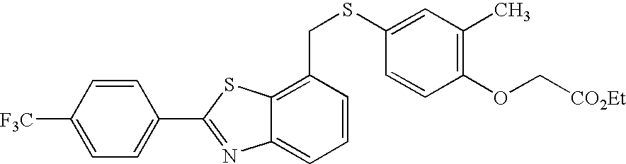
C1=CC([F3C])=CC=C1C1=NC2=CC=CC(CSC3=CC(C)=C(OC[CO2Et])C=C3)=C2S1
